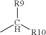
[R9]C([R10])C
